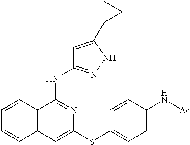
C12=C(C(NC3=NNC(C4CC4)=C3)=NC(SC3=CC=C(N[Ac])C=C3)=C1)C=CC=C2
